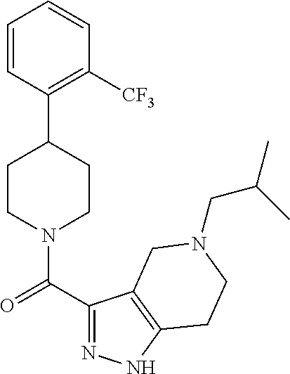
C1CN(C(C2=NNC3=C2CN(CC(C)C)CC3)=O)CCC1C1=C([CF3])C=CC=C1
